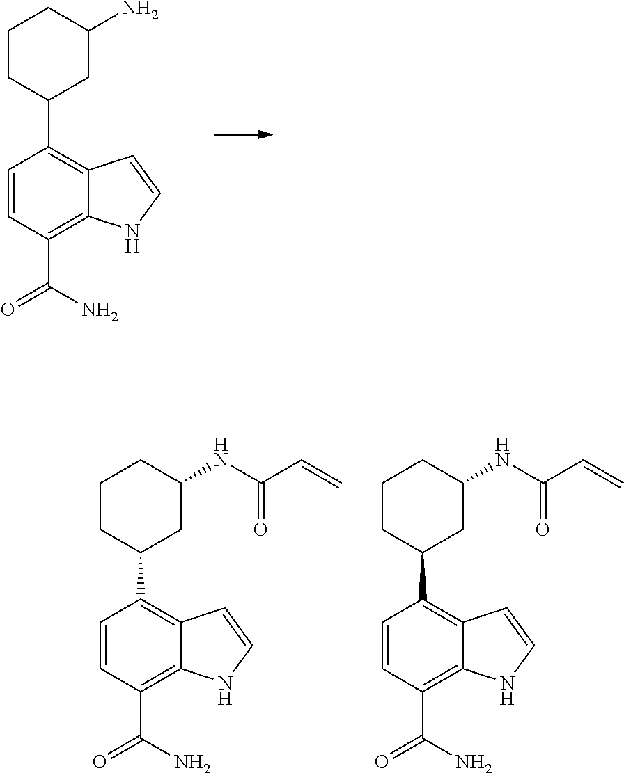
C1=CC(C(=O)N)=C2C(=C1C1CC(N)CCC1)C=CN2.C1=CC(C(=O)N)=C2C(=C1C1CC(NC(C=C)=O)CCC1)C=CN2.C1=CC(C(=O)N)=C2C(=C1C1CC(NC(C=C)=O)CCC1)C=CN2
